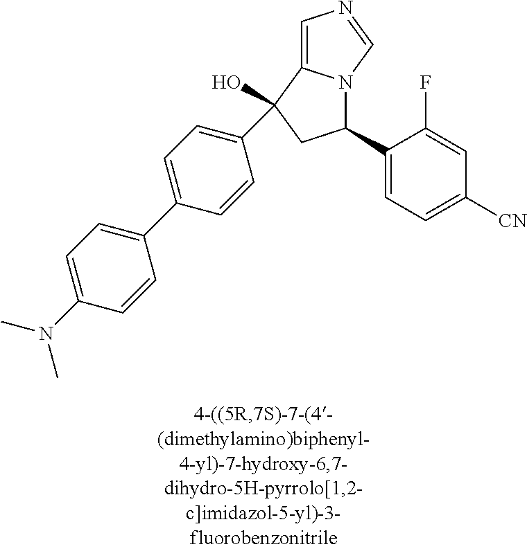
C1=CC(C2(O)C3=CN=CN3C(C3=CC=C([CN])C=C3F)C2)=CC=C1C1=CC=C(N(C)C)C=C1
